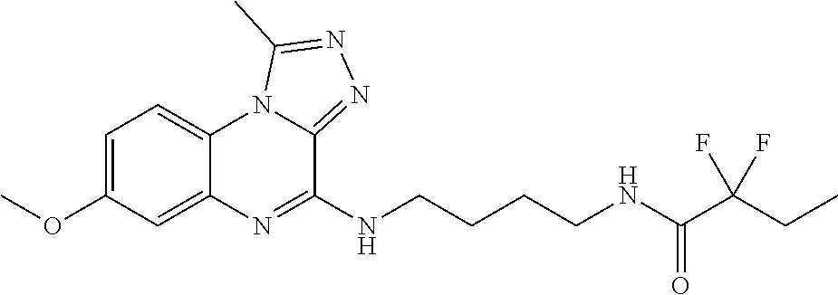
C1=C(OC)C=C2C(=C1)N1C(=NN=C1C)C(NCCCCNC(C(F)(F)CC)=O)=N2
